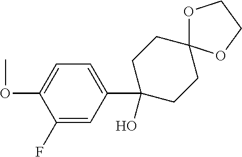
O1C2(OCC1)CCC(C1=CC=C(OC)C(F)=C1)(O)CC2
